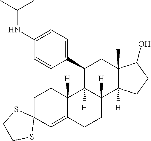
C1=C(NC(C)C)C=CC(C2C3([H])C([H])(C4([H])C(C)(C2)C(O)CC4)CCC2=CC4(CCC32[H])SCCS4)=C1
